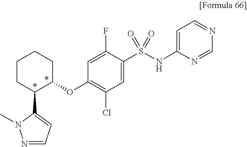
C1(S(NC2=CC=NC=N2)(=O)=O)=CC(Cl)=C(OC2CCCCC2C2=CC=NN2C)C=C1F
